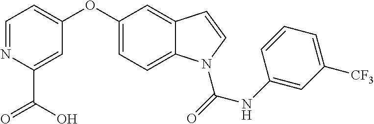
C1=NC(C(O)=O)=CC(OC2=CC=C3C(=C2)C=CN3C(=O)NC2=CC([CF3])=CC=C2)=C1
